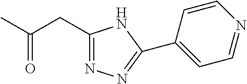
C1(CC(C)=O)=NN=C(C2=CC=NC=C2)N1
